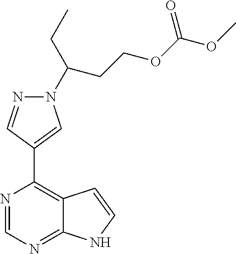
N1=CN=C2C(=C1C1=CN(C(CC)CCOC(OC)=O)N=C1)C=CN2
